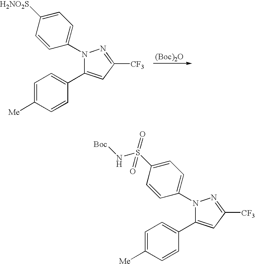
C1([H2NO2S])=CC=C(N2C(C3=CC=C([Me])C=C3)=CC([CF3])=N2)C=C1.[(Boc)2O].C1(S(N[Boc])(=O)=O)=CC=C(N2C(C3=CC=C([Me])C=C3)=CC([CF3])=N2)C=C1
